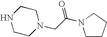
N1CCN(CC(=O)N2CCCC2)CC1
